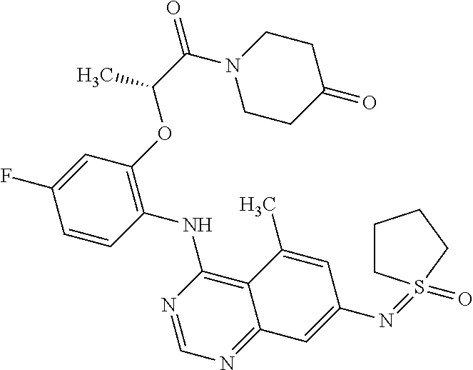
C1=CC(NC2=C3C(=NC=N2)C=C(N=S2(=O)CCCC2)C=C3C)=C(OC(C(=O)N2CCC(=O)CC2)C)C=C1F
